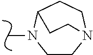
C1CN2CCC(N1C)CC2
